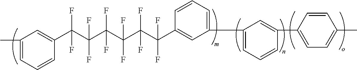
C1(C)=CC=CC(C(C(C(C(C(C(C2=CC(C3=CC=CC(C4=CC=C(C)C=C4)=C3)=CC=C2)(F)F)(F)F)(F)F)(F)F)(F)F)(F)F)=C1
